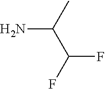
NC(C(F)F)C
